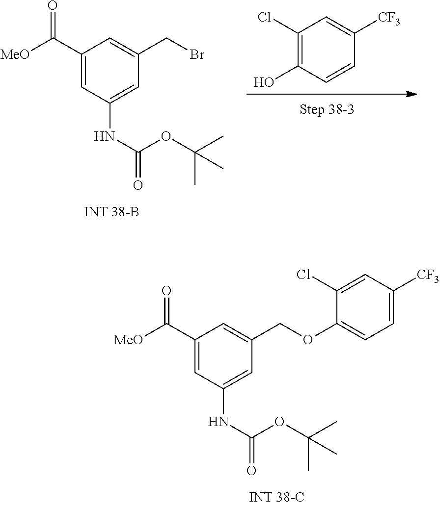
C1(C([MeO])=O)=CC(NC(=O)OC(C)(C)C)=CC(COC2=CC=C([CF3])C=C2Cl)=C1.C1(C([MeO])=O)=CC(NC(=O)OC(C)(C)C)=CC(CBr)=C1.C1(Cl)=C(O)C=CC([CF3])=C1
